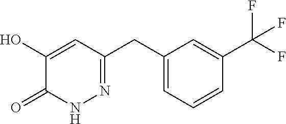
C1=CC=C(CC2=NNC(=O)C(O)=C2)C=C1C(F)(F)F
